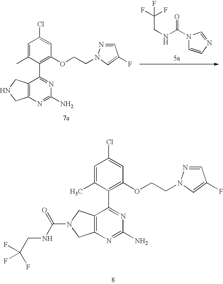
C12=C(CNC1)C(C1=C(OCCN3N=CC(F)=C3)C=C(Cl)C=C1C)=NC(N)=N2.C1=CN=CN1C(NCC(F)(F)F)=O.C12=C(CN(C(NCC(F)(F)F)=O)C1)C(C1=C(OCCN3N=CC(F)=C3)C=C(Cl)C=C1C)=NC(N)=N2
